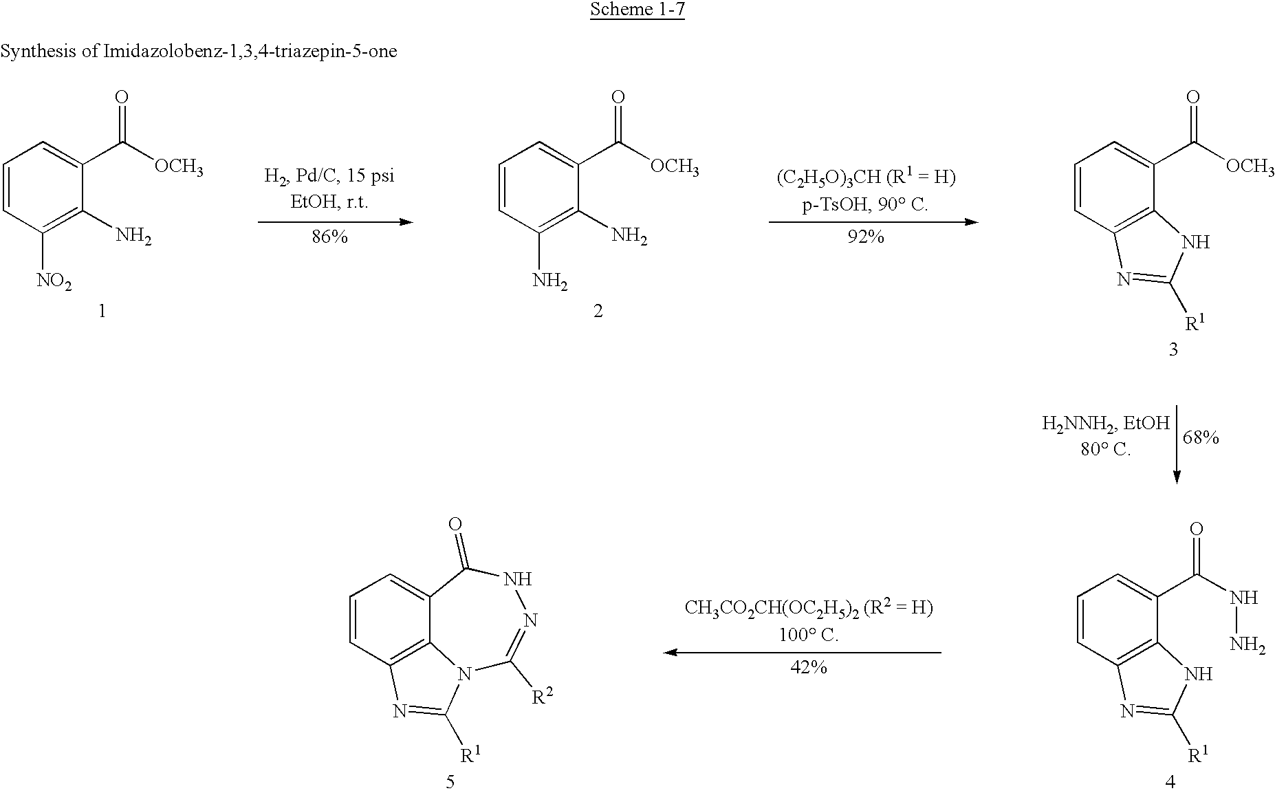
C1=CC2=C(C(C(NN)=O)=C1)NC([R1])=N2.C1=CC2=C3C(=C1)C(=O)NN=C([R2])N3C([R1])=N2.C1=CC([NO2])=C(N)C(C([OCH3])=O)=C1.C1=CC(N)=C(N)C(C([OCH3])=O)=C1.C1=CC2=C(C(C([OCH3])=O)=C1)NC([R1])=N2
